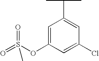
C1=C(OS(=O)(=O)C)C=C(Cl)C=C1C(C)C
